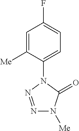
C1=C([Me])C(N2C(=O)N([Me])N=N2)=CC=C1F
